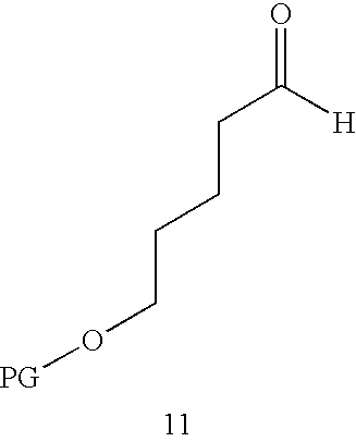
O=C(CCCCO[PG])[H]
